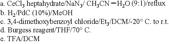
[CH3CN]O.[(9:1)/reflux]
